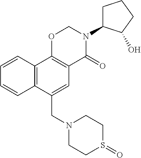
N1(CC2=CC3=C(C4=C2C=CC=C4)OCN(C2CCCC2O)C3=O)CCS(=O)CC1
